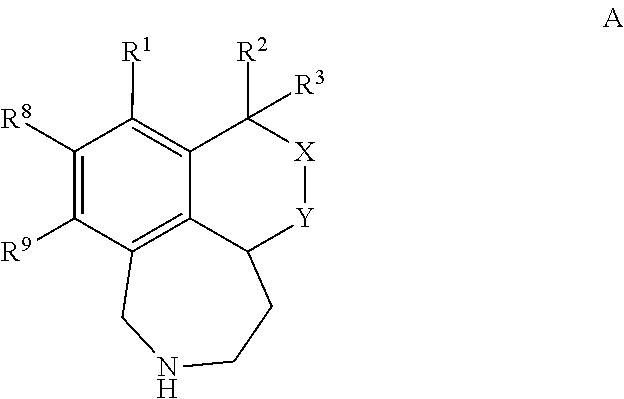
C1([R8])=C([R9])C2=C3C(=C1[R1])C([R2])([R3])[X][Y]C3CCNC2
